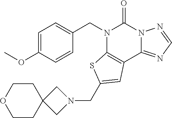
C1=C(OC)C=CC(CN2C3=C(C4=NC=NN4C2=O)C=C(CN2CC4(C2)CCOCC4)S3)=C1
